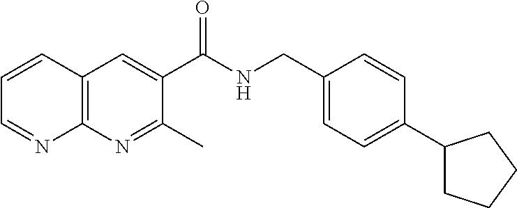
C1=CC2=C(N=C1)N=C(C)C(C(NCC1=CC=C(C3CCCC3)C=C1)=O)=C2
